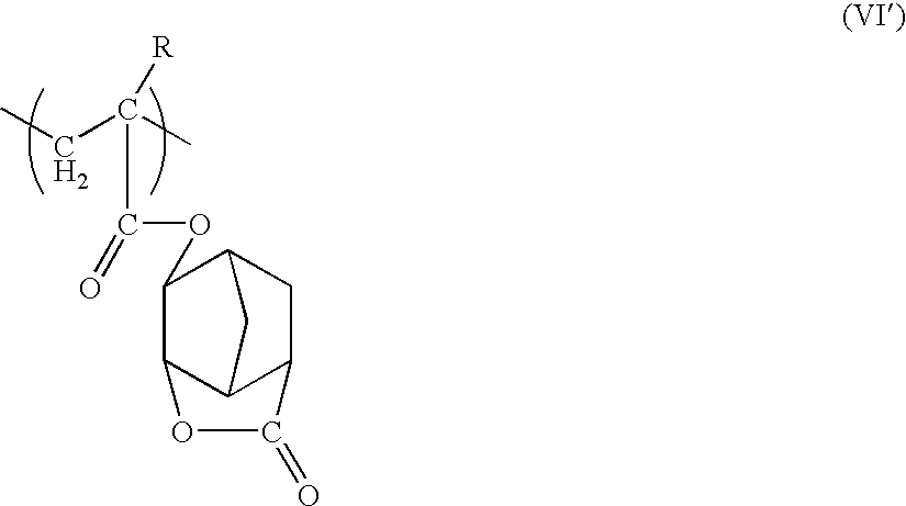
CCC(C)([R])C(=O)OC1C2C3C(CC1C3)C(=O)O2
